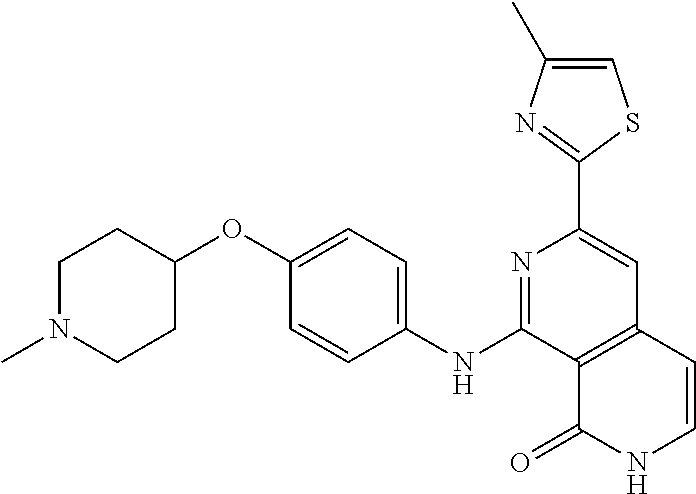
C12=C(C=CNC1=O)C=C(C1=NC(C)=CS1)N=C2NC1=CC=C(OC2CCN(C)CC2)C=C1
